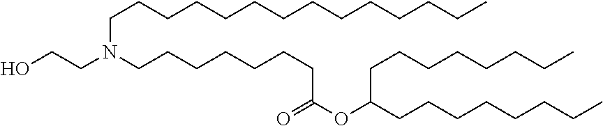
OCCN(CCCCCCCC(OC(CCCCCCCC)CCCCCCCC)=O)CCCCCCCCCCCCCC
